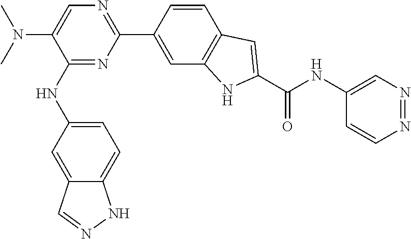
N1=NC=CC(NC(C2=CC3=C(N2)C=C(C2=NC=C(N(C)C)C(NC4=CC=C5C(=C4)C=NN5)=N2)C=C3)=O)=C1
